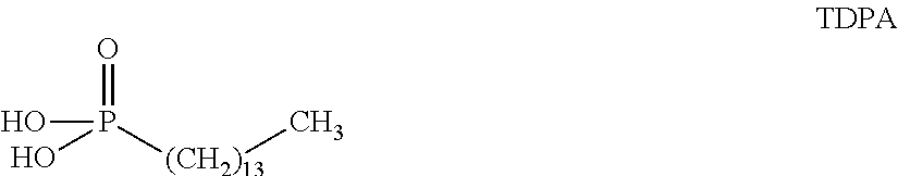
OP(=O)([(CH2)13]C)O
